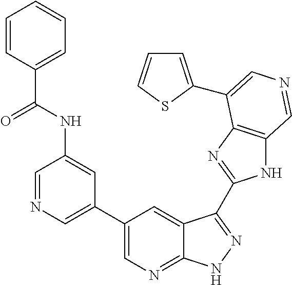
C1(C2=CN=CC(NC(C3=CC=CC=C3)=O)=C2)=CN=C2C(=C1)C(C1=NC3=C(N1)C=NC=C3C1=CC=CS1)=NN2
